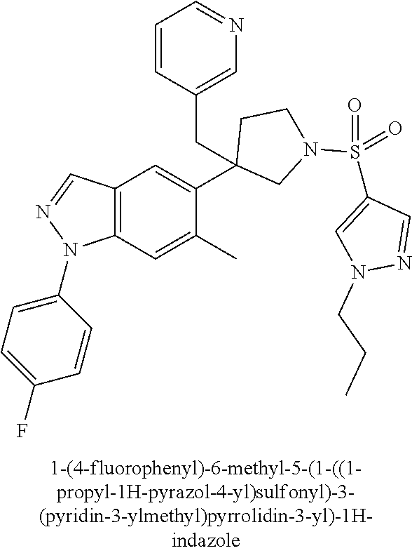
C12=C(C=C(C)C(C3(CC4=CN=CC=C4)CN(S(C4=CN(CCC)N=C4)(=O)=O)CC3)=C1)N(C1=CC=C(F)C=C1)N=C2
